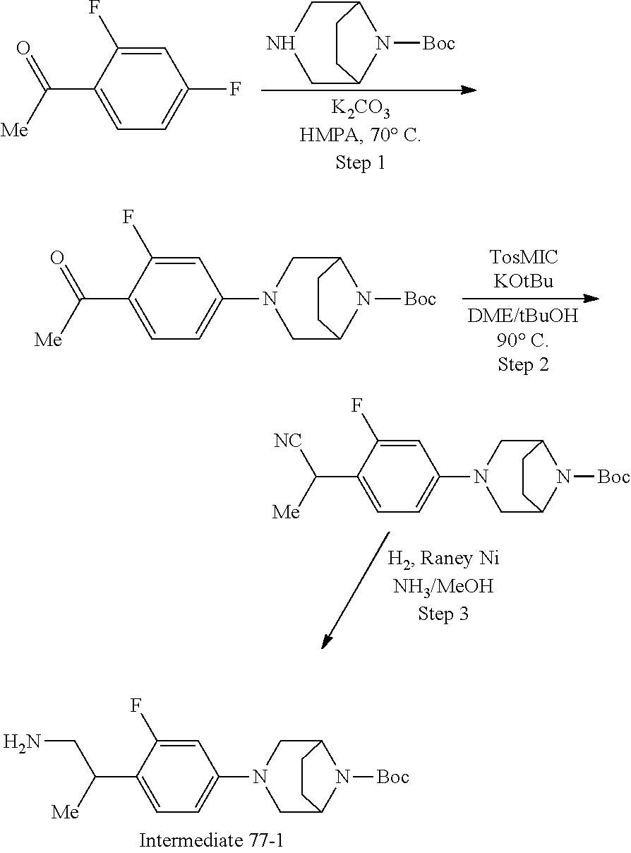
C1C2N([Boc])C(CN1)CC2.C1=C(C(=O)[Me])C(F)=CC(F)=C1.C1=C(C(=O)[Me])C(F)=CC(N2CC3N([Boc])C(C2)CC3)=C1.C1=C(C([NC])[Me])C(F)=CC(N2CC3N([Boc])C(C2)CC3)=C1.C1=C(C(CN)[Me])C(F)=CC(N2CC3N([Boc])C(C2)CC3)=C1
